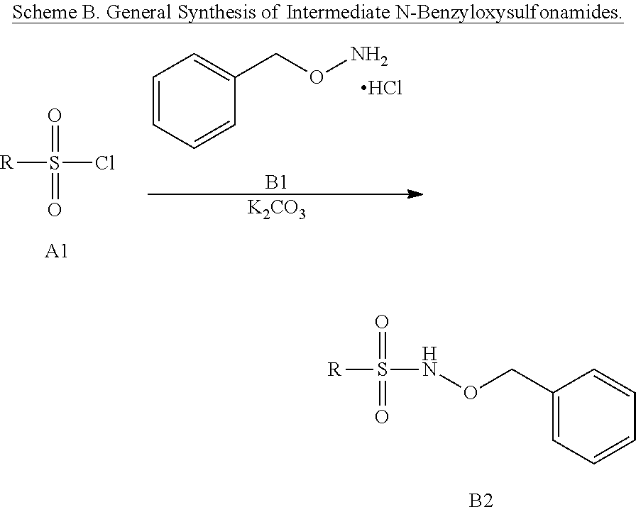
[R]S(=O)(=O)NOCC1=CC=CC=C1.[B2].[R]S(=O)(=O)Cl.[A1].C1=CC=CC(CON)=C1.Cl.[B1].[K2CO3]
